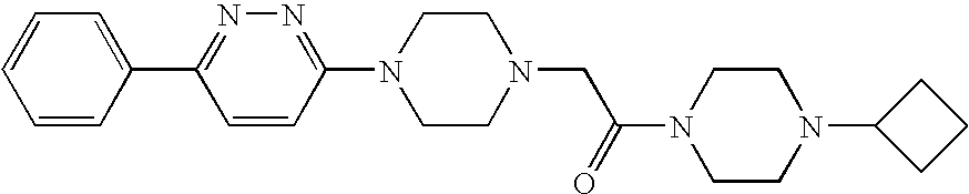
C1=CC(C2=NN=C(N3CCN(CC(N4CCN(C5CCC5)CC4)=O)CC3)C=C2)=CC=C1
